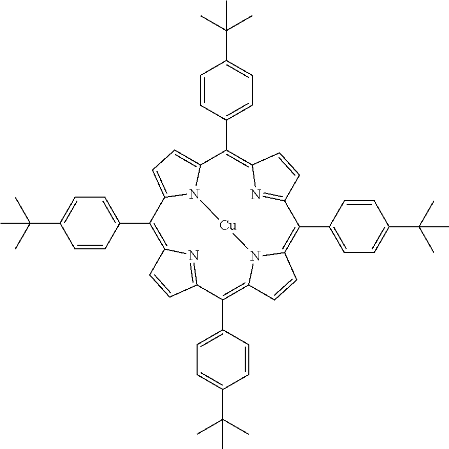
C1(C2=CC=C(C(C)(C)C)C=C2)=C2N=C(C(C3=CC=C(C(C)(C)C)C=C3)=C3N4C(=C(C5=CC=C(C(C)(C)C)C=C5)C5=NC(=C(C6=CC=C(C(C)(C)C)C=C6)C6=CC=C1N6[Cu]4)C=C5)C=C3)C=C2
